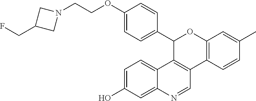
C1(C2=CC=C(OCCN3CC(CF)C3)C=C2)C2=C(C3=C(O1)C=C(C)C=C3)C=NC1=CC(O)=CC=C21
